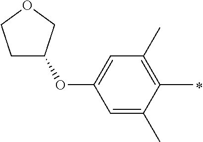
C1=C(C)C(C)=C(C)C=C1OC1CCOC1
